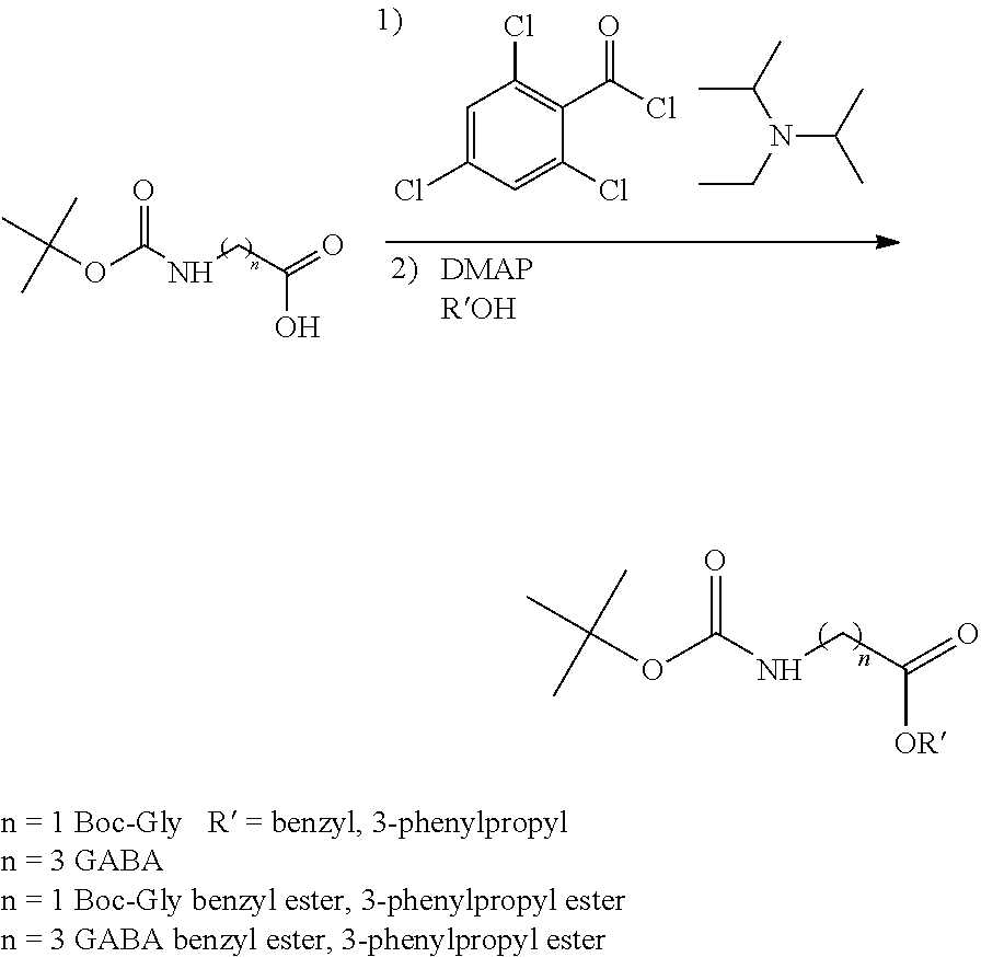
O(C(NCC(=O)O)=O)C(C)(C)C.C1=C(Cl)C=C(Cl)C(C(Cl)=O)=C1Cl.N(C(C)C)(CC)C(C)C.O(C(NCC(=O)[OR])=O)C(C)(C)C
